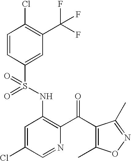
C1=CC(S(NC2=C(C(C3=C(C)ON=C3C)=O)N=CC(Cl)=C2)(=O)=O)=CC(C(F)(F)F)=C1Cl
